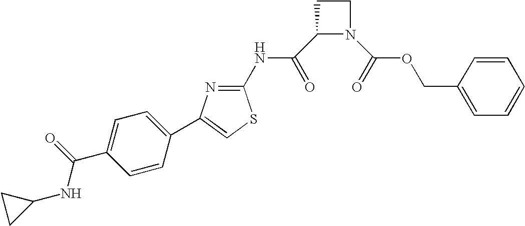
O=C(OCC1=CC=CC=C1)N1C(C(=O)NC2=NC(C3=CC=C(C(NC4CC4)=O)C=C3)=CS2)CC1
